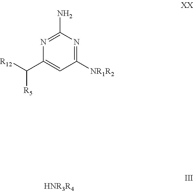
N1=C(N)N=C([NR1R2])C=C1C([R12])[R5].[HNR3R4]
